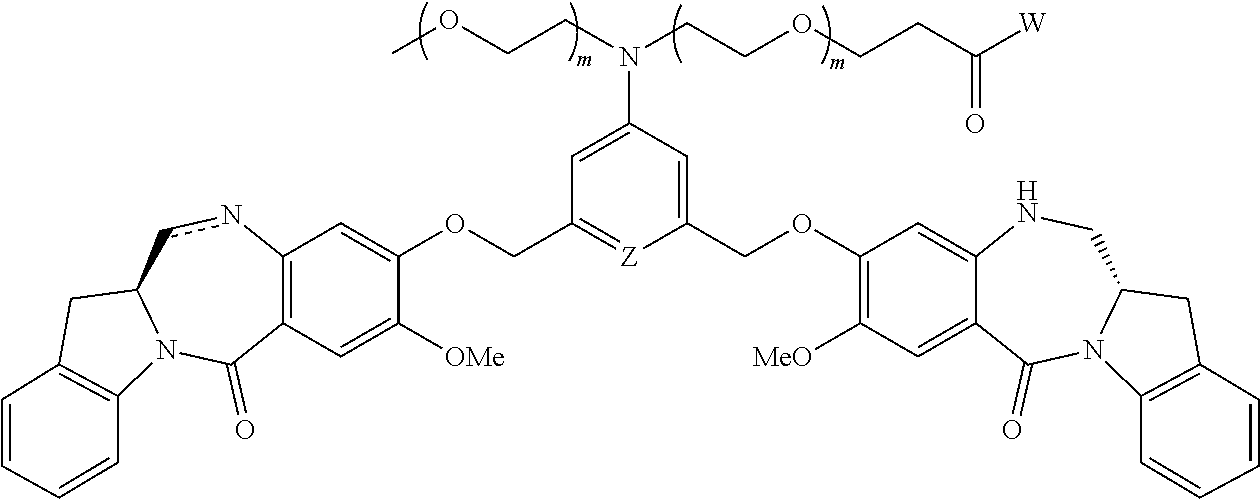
COCCN(CCOCCC([W])=O)C1=CC(COC2=CC3=C(C=C2[OMe])C(=O)N2C(cn3)CC3=C2C=CC=C3)=[Z]C(COC2=C([MeO])C=C3C(=C2)NCC2N(C3=O)C3=C(C2)C=CC=C3)=C1
